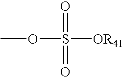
O(S([OR41])(=O)=O)C
